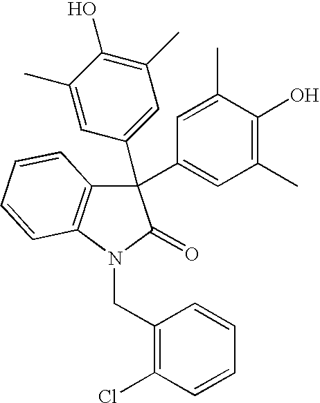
C1(C2(C3=CC(C)=C(O)C(C)=C3)C3=C(N(CC4=C(Cl)C=CC=C4)C2=O)C=CC=C3)=CC(C)=C(O)C(C)=C1
